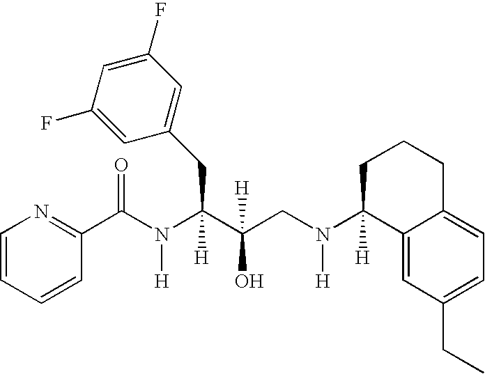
C1=CC=CC(C(N(C(C(CN(C2([H])C3=CC(CC)=CC=C3CCC2)[H])(O)[H])(CC2=CC(F)=CC(F)=C2)[H])[H])=O)=N1
